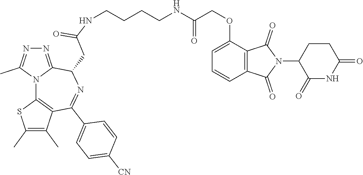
C(CCCNC(COC1=CC=CC2=C1C(=O)N(C1C(=O)NC(=O)CC1)C2=O)=O)NC(CC1C2=NN=C(C)N2C2=C(C(C)=C(C)S2)C(C2=CC=C([CN])C=C2)=N1)=O
